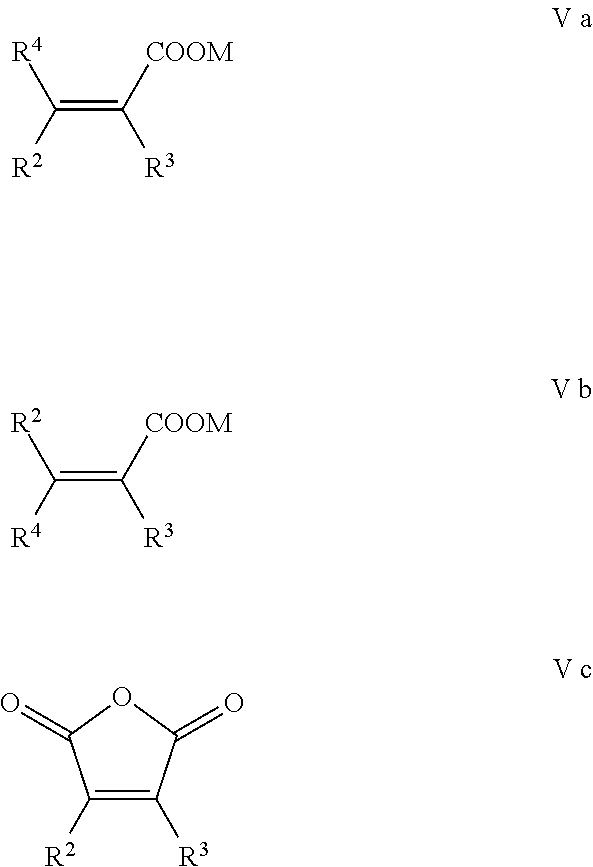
C(=C([COOM])[R3])([R2])[R4].C(=C([COOM])[R3])([R4])[R2].C1([R2])=C([R3])C(=O)OC1=O
